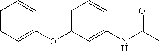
N(C(C)=O)C1=CC(OC2=CC=CC=C2)=CC=C1
